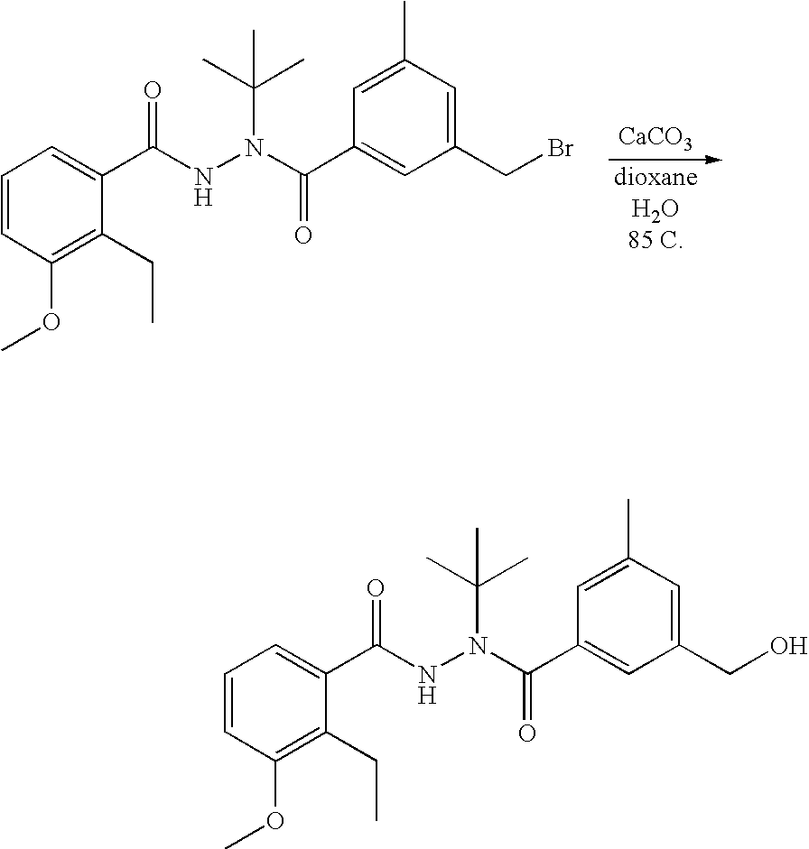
C1=CC(OC)=C(CC)C(C(NN(C(C2=CC(CBr)=CC(C)=C2)=O)C(C)(C)C)=O)=C1.[CaCO3].C1=CC(OC)=C(CC)C(C(NN(C(C2=CC(CO)=CC(C)=C2)=O)C(C)(C)C)=O)=C1
